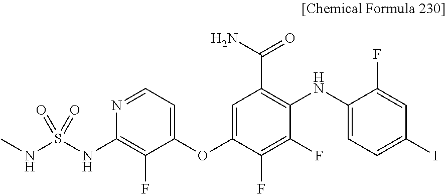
C1(OC2=CC(C(N)=O)=C(NC3=CC=C(I)C=C3F)C(F)=C2F)=CC=NC(NS(NC)(=O)=O)=C1F
